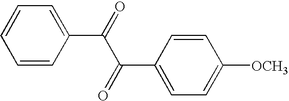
C1=CC(C(=O)C(C2=CC=C([OCH3])C=C2)=O)=CC=C1
